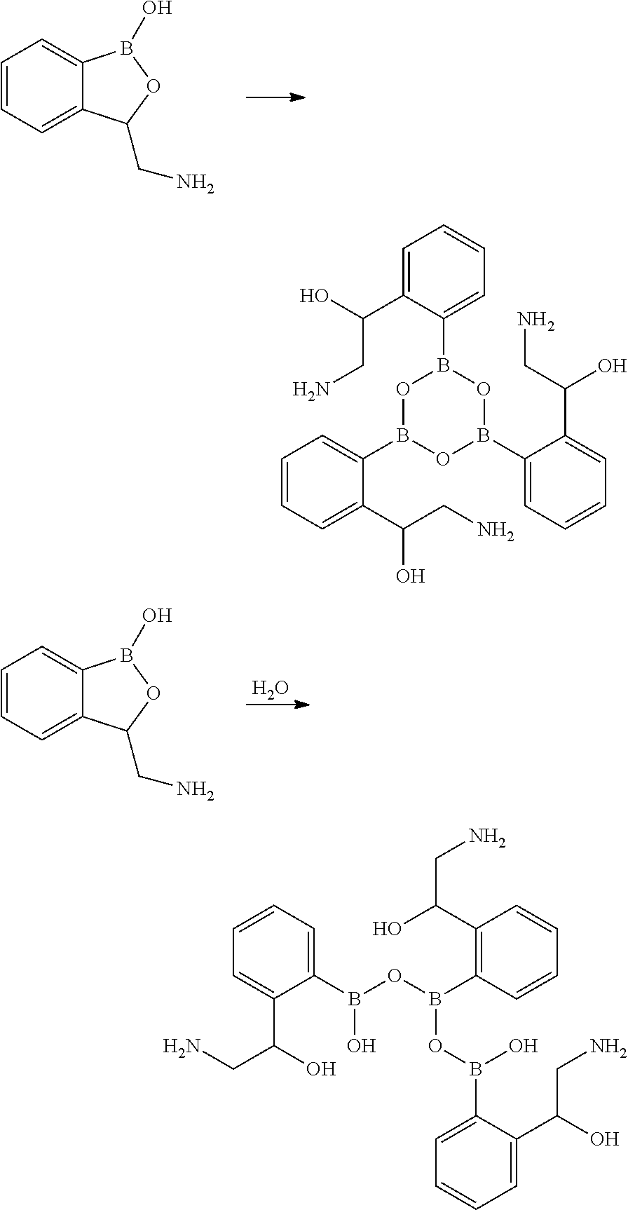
C1=CC=C2C(=C1)B(O)OC2CN.C1=CC=C2C(=C1)B(O)OC2CN.O.C1=CC=C(C(CN)O)C(B2OB(C3=CC=CC=C3C(CN)O)OB(C3=CC=CC=C3C(O)CN)O2)=C1.C1=CC=C(C(CN)O)C(B(OB(C2=C(C(CN)O)C=CC=C2)OB(O)C2=CC=CC=C2C(CN)O)O)=C1
